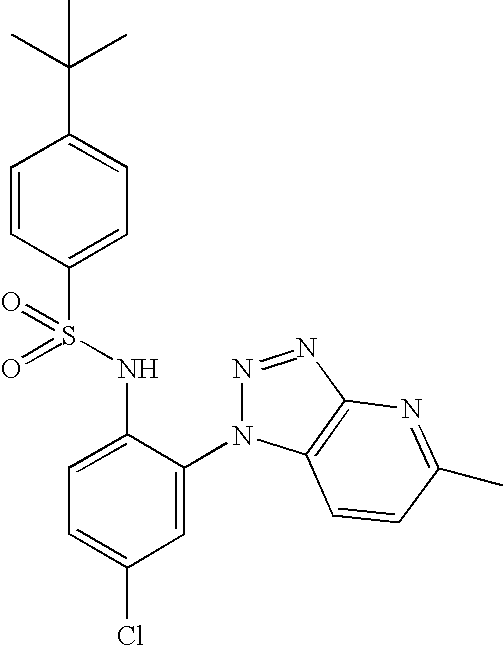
C1=CC(S(NC2=CC=C(Cl)C=C2N2N=NC3=C2C=CC(C)=N3)(=O)=O)=CC=C1C(C)(C)C
